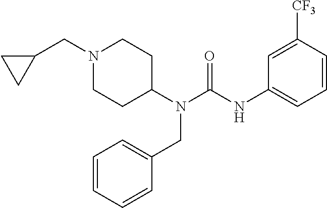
N1(CC2CC2)CCC(N(CC2=CC=CC=C2)C(=O)NC2=CC=CC([CF3])=C2)CC1
